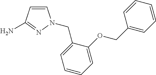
C1=CC(N)=NN1CC1=CC=CC=C1OCC1=CC=CC=C1
